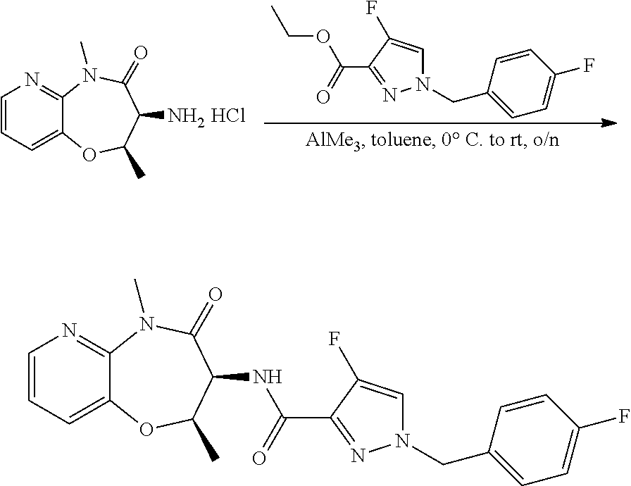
C1=CC=C2C(=N1)N(C)C(=O)C(N)C(C)O2.Cl.CCOC(C1=NN(CC2=CC=C(F)C=C2)C=C1F)=O.C1=CC=C2C(=N1)N(C)C(=O)C(NC(C1=NN(CC3=CC=C(F)C=C3)C=C1F)=O)C(C)O2
